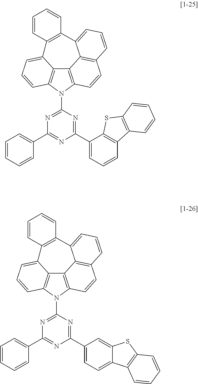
C12=C3N(C4=NC(C5=CC=CC=C5)=NC(C5=CC=CC6=C5SC5=C6C=CC=C5)=N4)C4=C1C(=CC=C4)C1=C(C4=CC=CC(=C24)C=C3)C=CC=C1.C12=C3N(C4=NC(C5=CC=CC=C5)=NC(C5=CC=C6C(=C5)SC5=C6C=CC=C5)=N4)C4=C1C(=CC=C4)C1=C(C4=CC=CC(=C24)C=C3)C=CC=C1
